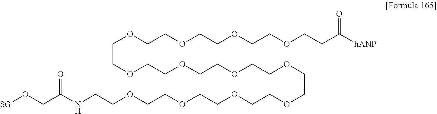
[SG]OCC(NCCOCCOCCOCCOCCOCCOCCOCCOCCOCCOCCOCCOCCC(=O)[hANP])=O
